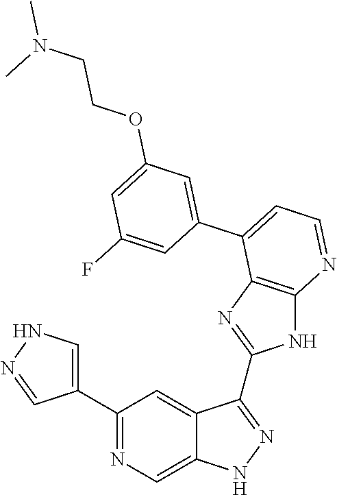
C1(C2=NC=C3C(=C2)C(C2=NC4=C(N2)N=CC=C4C2=CC(OCCN(C)C)=CC(F)=C2)=NN3)=CNN=C1
